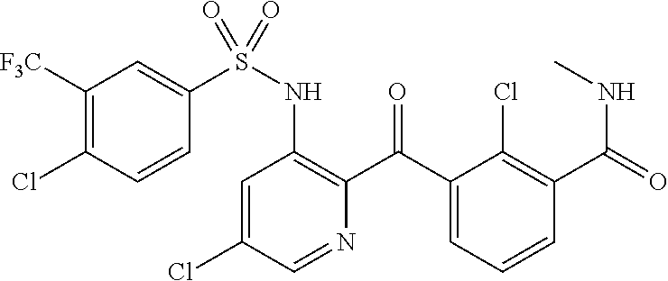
C1=C(Cl)C=NC(C(C2=CC=CC(C(=O)NC)=C2Cl)=O)=C1NS(=O)(C1=CC([F3C])=C(Cl)C=C1)=O
